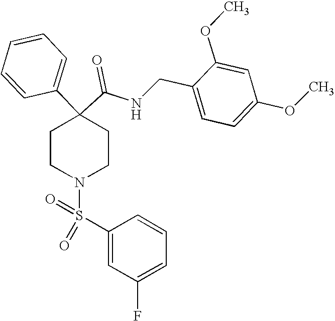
N(C(C1(C2=CC=CC=C2)CCN(S(=O)(C2=CC(F)=CC=C2)=O)CC1)=O)CC1=CC=C(OC)C=C1OC
